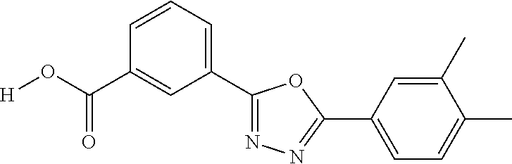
[H]OC(C1=CC(C2=NN=C(C3=CC=C(C)C(C)=C3)O2)=CC=C1)=O
